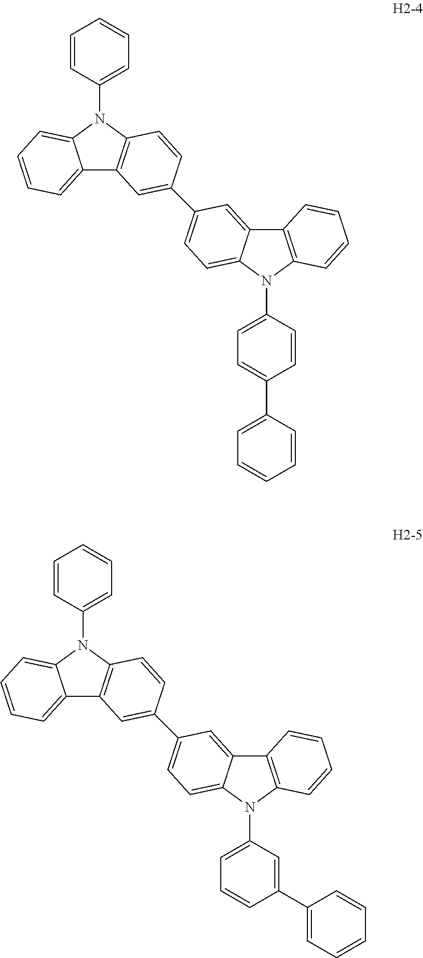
C12=CC=CC=C1N(C1=CC=CC=C1)C1=C2C=C(C2=CC=C3C(=C2)C2=C(N3C3=CC=C(C4=CC=CC=C4)C=C3)C=CC=C2)C=C1.C12=CC=CC=C1N(C1=CC=CC=C1)C1=C2C=C(C2=CC=C3C(=C2)C2=C(N3C3=CC=CC(C4=CC=CC=C4)=C3)C=CC=C2)C=C1
